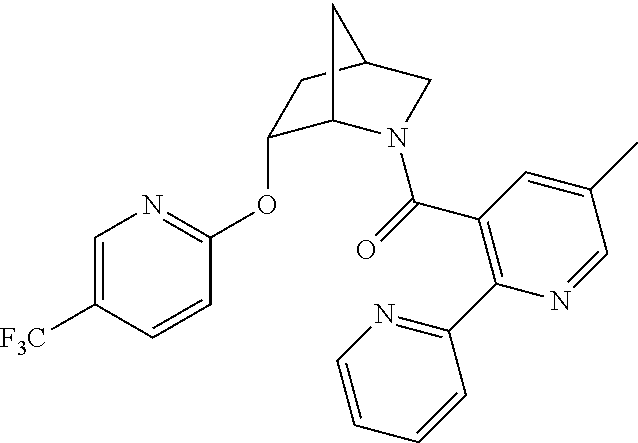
C1=C([F3C])C=CC(OC2C3N(C(=O)C4=C(C5=NC=CC=C5)N=CC(C)=C4)CC(C2)C3)=N1
